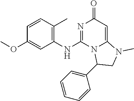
C1=CC(C)=C(NC2=NC(=O)C=C3N2C(C2=CC=CC=C2)CN3C)C=C1OC
